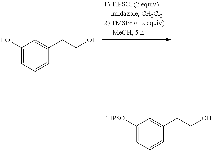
C1(O)=CC=CC(CCO)=C1.C1([TIPSO])=CC=CC(CCO)=C1
